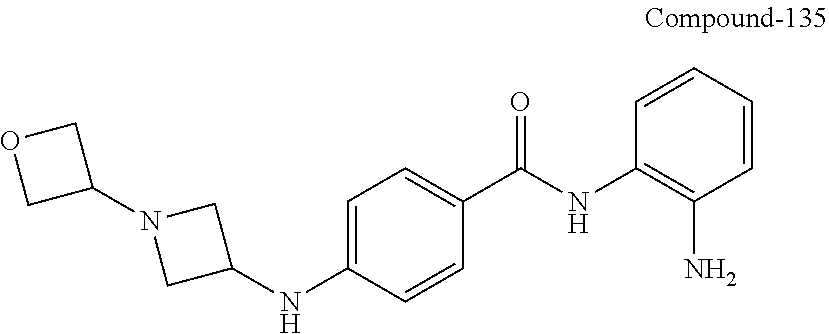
C1=CC(N)=C(NC(C2=CC=C(NC3CN(C4COC4)C3)C=C2)=O)C=C1
